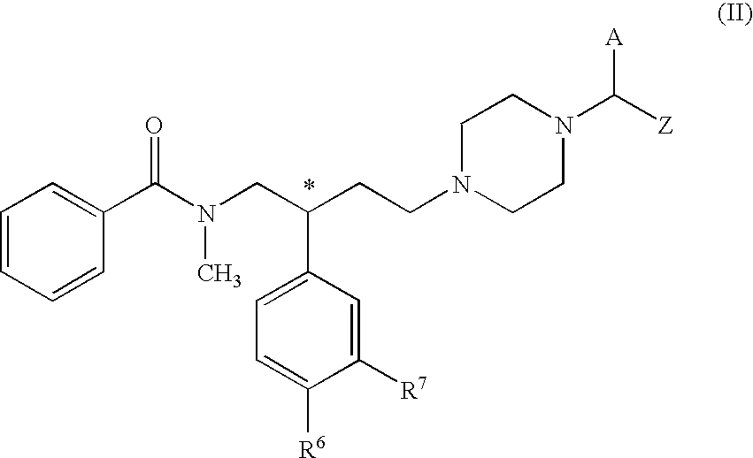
C1=CC=CC(C(N(CC(CCN2CCN(C([Z])[A])CC2)C2=CC=C([R6])C([R7])=C2)C)=O)=C1
